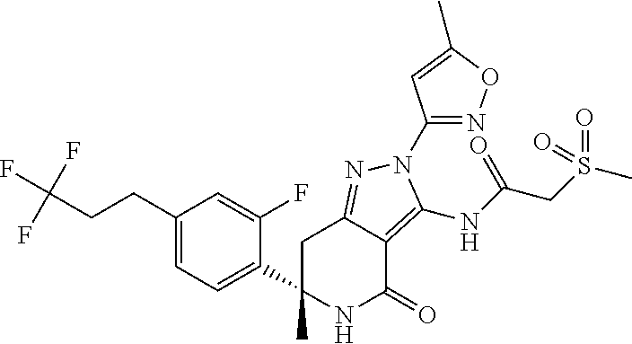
C1C(C)(C2=CC=C(CCC(F)(F)F)C=C2F)NC(=O)C2=C(NC(CS(C)(=O)=O)=O)N(C3=NOC(C)=C3)N=C12
